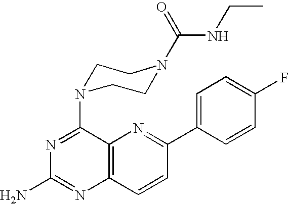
C12=C(C=CC(C3=CC=C(F)C=C3)=N1)N=C(N)N=C2N1CCN(C(NCC)=O)CC1
